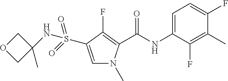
C1=C(NC(C2=C(F)C(S(NC3(C)COC3)(=O)=O)=CN2C)=O)C(F)=C(C)C(F)=C1
